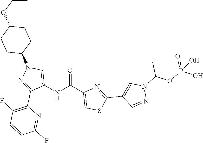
O=C(C1=CSC(C2=CN(C(OP(=O)(O)O)C)N=C2)=N1)NC1=CN(C2CCC(OCC)CC2)N=C1C1=C(F)C=CC(F)=N1
